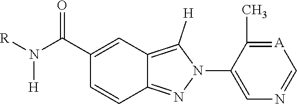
N1(C2=CN=C[A]=C2C)C([H])=C2C=C(C(N([H])[R])=O)C=CC2=N1
